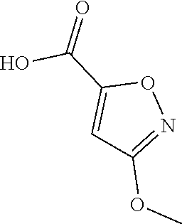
O(C)C1=NOC(C(O)=O)=C1
